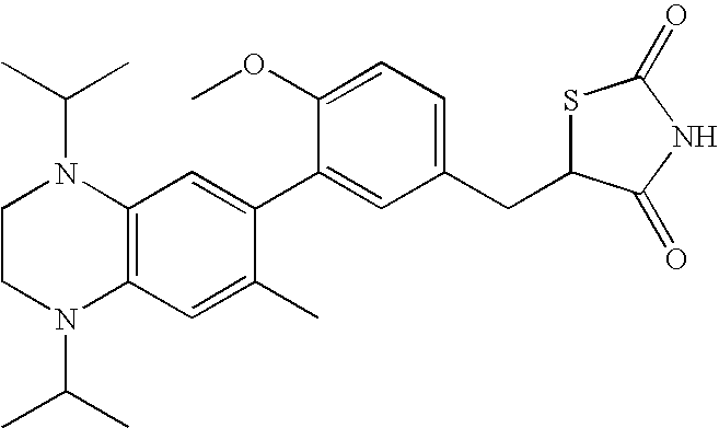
C1CN(C(C)C)C2=C(N1C(C)C)C=C(C1=CC(CC3SC(=O)NC3=O)=CC=C1OC)C(C)=C2
